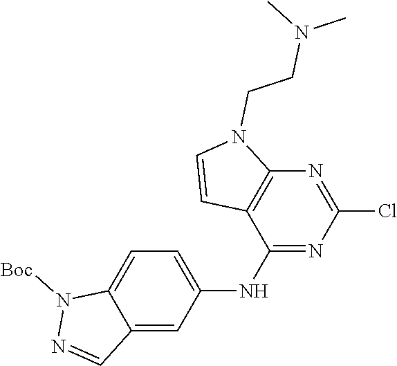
N1([Boc])N=CC2=CC(NC3=NC(Cl)=NC4=C3C=CN4CCN(C)C)=CC=C12
